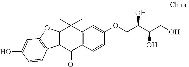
C12=C(C(=O)C3=C(C1(C)C)C=C(OCC(C(O)CO)O)C=C3)C1=C(O2)C=C(O)C=C1
